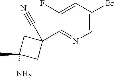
C1(F)=CC(Br)=CN=C1C1(C#N)CC(C)(N)C1
